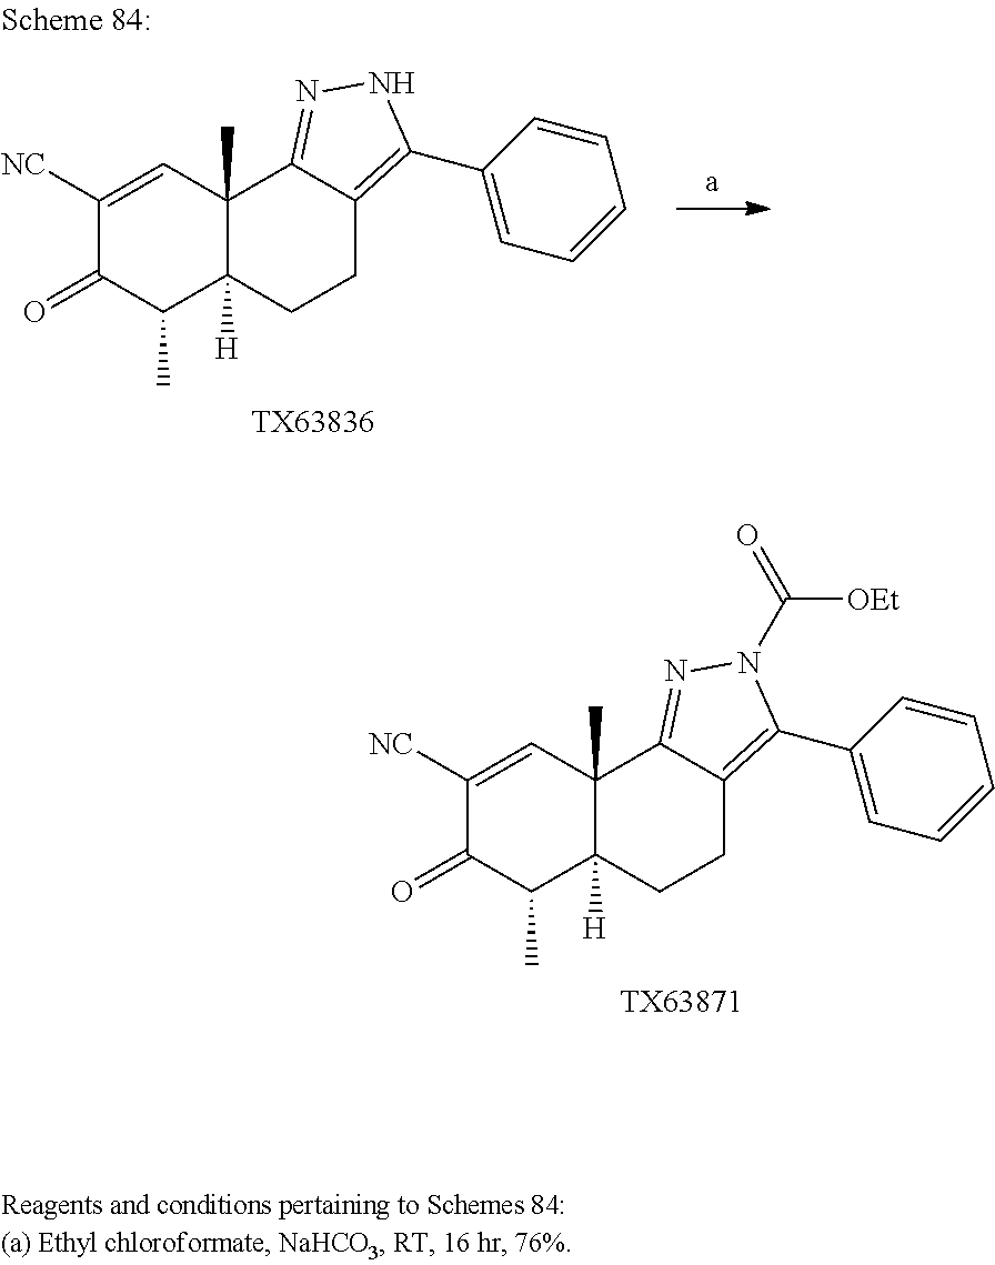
C1=CC=CC(C2=C3CCC4([H])C(C)C(=O)C([NC])=CC4(C)C3=NN2)=C1.[TX63836].C1=CC=CC(C2=C3CCC4([H])C(C)C(=O)C([NC])=CC4(C)C3=NN2C(=O)[OEt])=C1.[TX63871]
